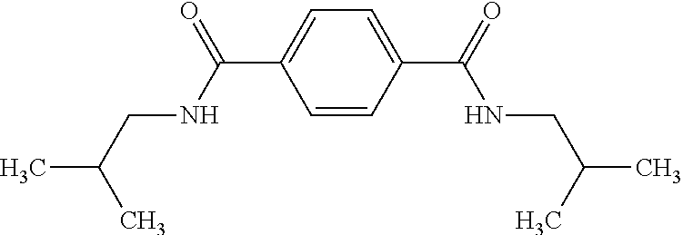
C1=C(C(=O)NCC(C)C)C=CC(C(NCC(C)C)=O)=C1
